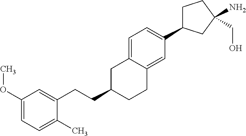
C1(OC)=CC=C(C)C(CCC2CCC3=CC(C4CCC(N)(CO)C4)=CC=C3C2)=C1
